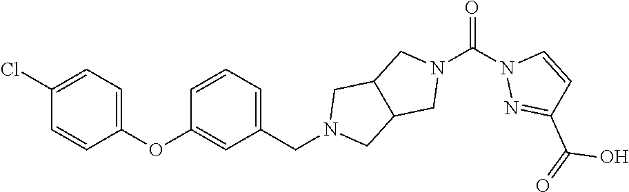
C1(OC2=CC=C(Cl)C=C2)=CC(CN2CC3C(C2)CN(C(N2N=C(C(=O)O)C=C2)=O)C3)=CC=C1
